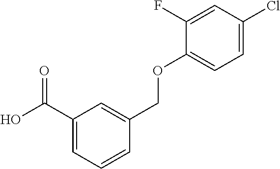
C1(C(O)=O)=CC=CC(COC2=CC=C(Cl)C=C2F)=C1
